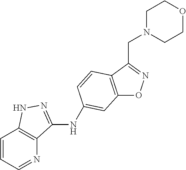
C12=C(C(CN3CCOCC3)=NO1)C=CC(NC1=NNC3=C1N=CC=C3)=C2
